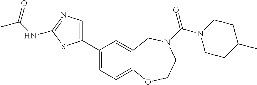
C1(C2=CC=C3C(=C2)CN(C(N2CCC(C)CC2)=O)CCO3)=CN=C(NC(C)=O)S1
